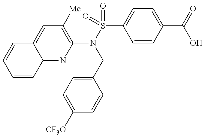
C1=CC2=NC(N(S(=O)(=O)C3=CC=C(C(=O)O)C=C3)CC3=CC=C([CF3O])C=C3)=C([Me])C=C2C=C1
